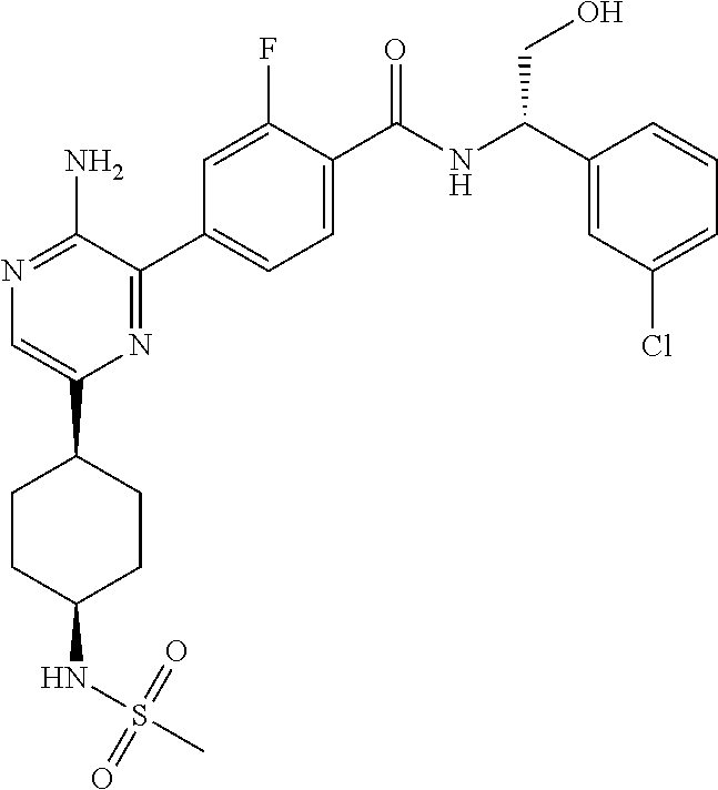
N1=C(N)C(C2=CC=C(C(NC(C3=CC(Cl)=CC=C3)CO)=O)C(F)=C2)=NC(C2CCC(NS(C)(=O)=O)CC2)=C1
